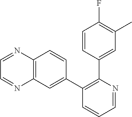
C1(C2=CC3=C(C=C2)N=CC=N3)=C(C2=CC(C)=C(F)C=C2)N=CC=C1
